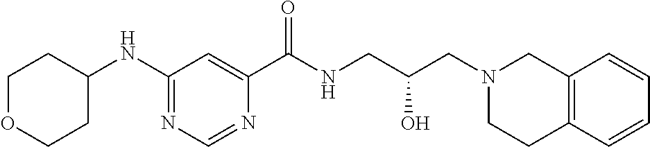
N1=CN=C(NC2CCOCC2)C=C1C(NCC(CN1CC2=C(CC1)C=CC=C2)O)=O
